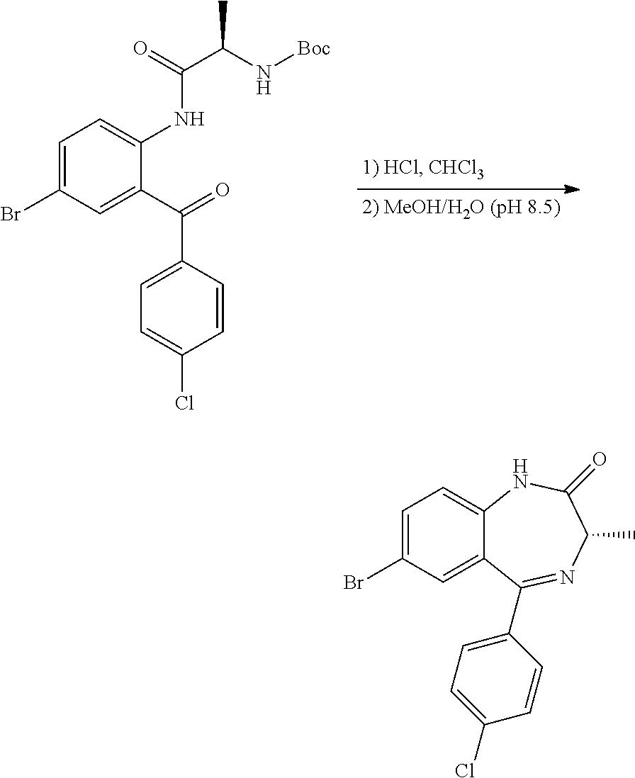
C1=C(Br)C=C(C(C2=CC=C(Cl)C=C2)=O)C(NC(C(N[Boc])C)=O)=C1.C1=C(Br)C=C2C(=C1)NC(=O)C(C)N=C2C1=CC=C(Cl)C=C1
